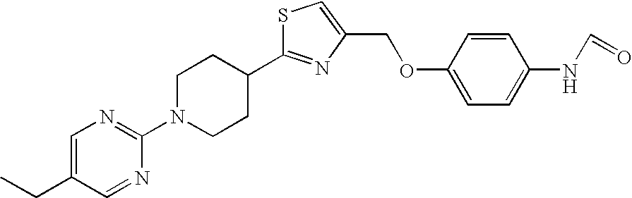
C1N(C2=NC=C(CC)C=N2)CCC(C2=NC(COC3=CC=C(NC=O)C=C3)=CS2)C1
